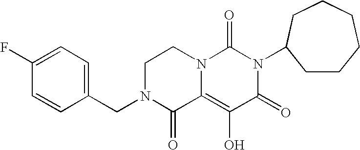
C1(CN2C(=O)C3=C(O)C(=O)N(C4CCCCCC4)C(=O)N3CC2)=CC=C(F)C=C1
